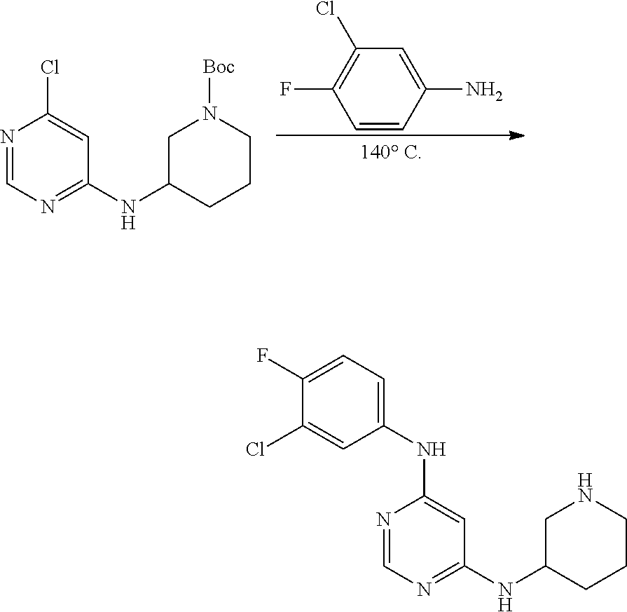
N1=CN=C(NC2CNCCC2)C=C1NC1=CC=C(F)C(Cl)=C1.N1=CN=C(NC2CN([Boc])CCC2)C=C1Cl.C1=CC(N)=CC(Cl)=C1F
